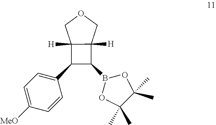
C1(B2OC(C)(C)C(C)(C)O2)C2([H])C([H])(C1C1=CC=C([MeO])C=C1)COC2
